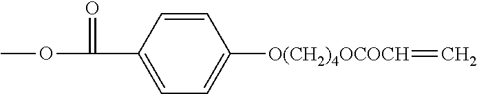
C1=CC(C(=O)OC)=CC=C1[O(CH2)4OCOCH]=C
